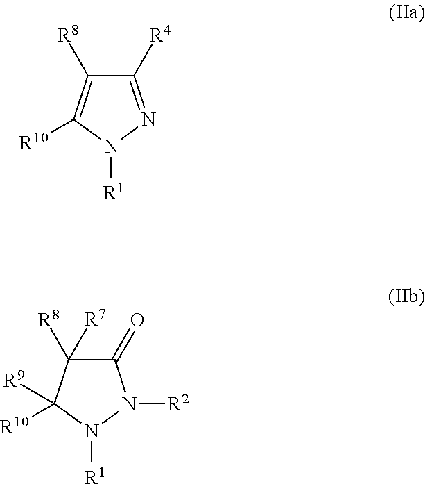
C1([R4])=NN([R1])C([R10])=C1[R8].C1(=O)C([R8])([R7])C([R10])([R9])N([R1])N1[R2]
